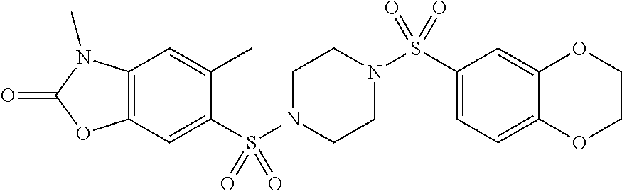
C1(C)=CC2=C(C=C1S(N1CCN(S(C3=CC=C4C(=C3)OCCO4)(=O)=O)CC1)(=O)=O)OC(=O)N2C
